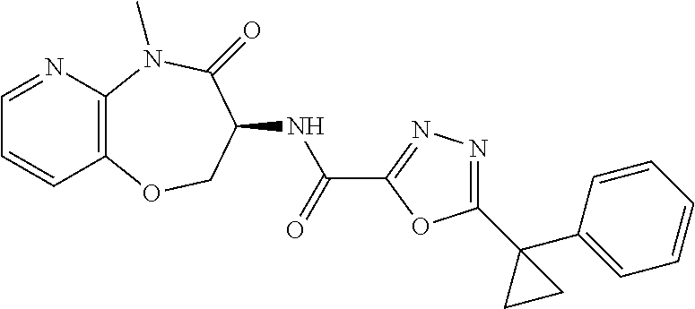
C1=NC2=C(C=C1)OCC(NC(C1=NN=C(C3(C4=CC=CC=C4)CC3)O1)=O)C(=O)N2C
